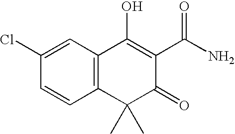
C1=C(Cl)C=CC2=C1C(O)=C(C(N)=O)C(=O)C2(C)C
